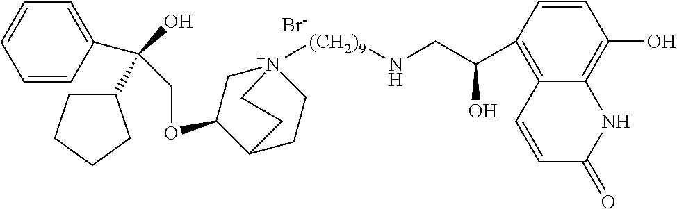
[Br-].C1=CC(C(O)(COC2C[N+]3([(CH2)9]NCC(O)C4=C5C(=C(O)C=C4)NC(=O)C=C5)CCC2CC3)C2CCCC2)=CC=C1
